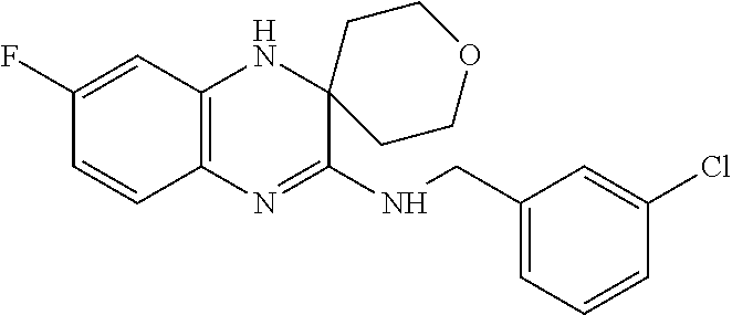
C1(F)=CC2=C(C=C1)N=C(NCC1=CC=CC(Cl)=C1)C1(N2)CCOCC1
